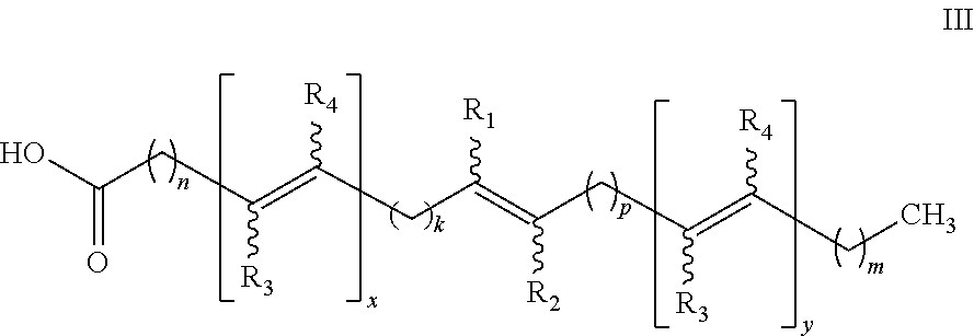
OC(CC(=C(CC(=C(CC(=C(CC)[R4])[R3])[R2])[R1])[R4])[R3])=O
